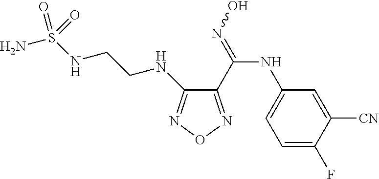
C1(NCCNS(N)(=O)=O)=NON=C1C(=NO)NC1=CC=C(F)C([CN])=C1
